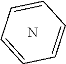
C1=CC=CC=C1.N
